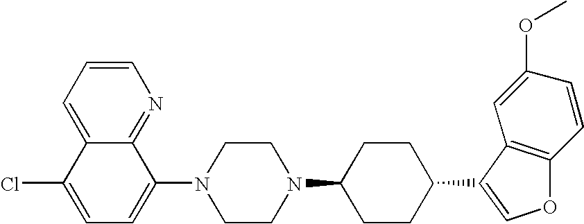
C1=CC=C2C(=N1)C(N1CCN(C3CCC(C4=COC5=C4C=C(OC)C=C5)CC3)CC1)=CC=C2Cl
